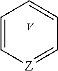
[V].[Z]1=CC=CC=C1
